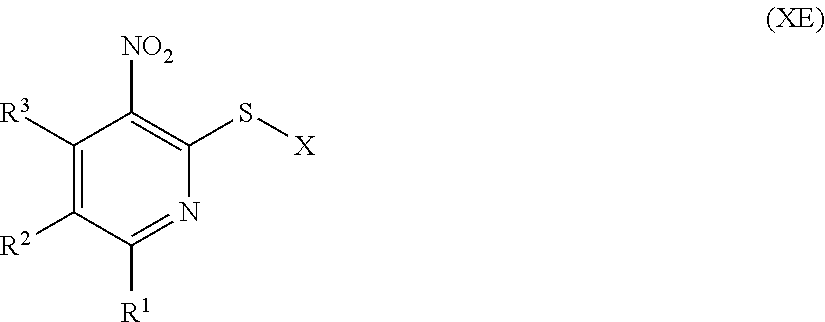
C1([R3])=C([R2])C([R1])=NC(S[X])=C1[NO2]
